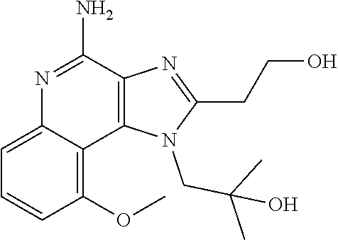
C1(OC)=C2C(=CC=C1)N=C(N)C1=C2N(CC(C)(C)O)C(CCO)=N1
